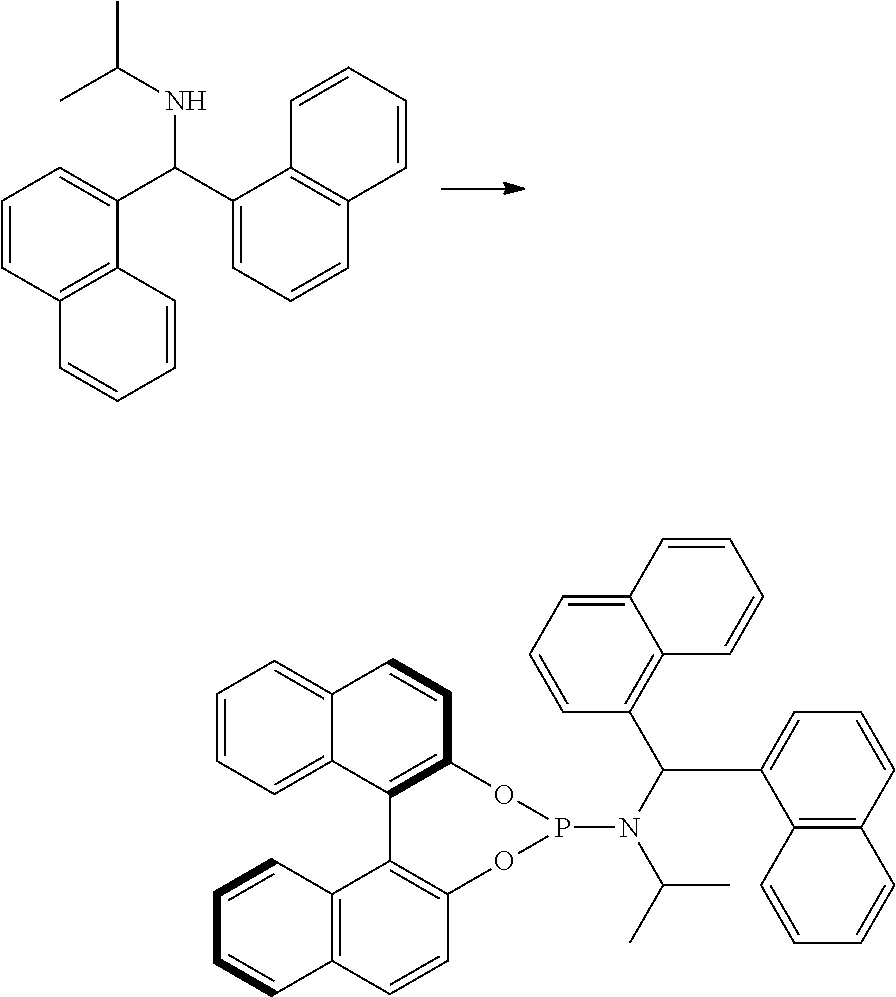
C1=CC2=C(C(C(C3=CC=CC4=C3C=CC=C4)NC(C)C)=C1)C=CC=C2.C1=CC=C2C(=C1)C=CC1=C2C2=C(C=CC3=C2C=CC=C3)OP(N(C(C)C)C(C2=CC=CC3=C2C=CC=C3)C2=C3C(=CC=C2)C=CC=C3)O1
